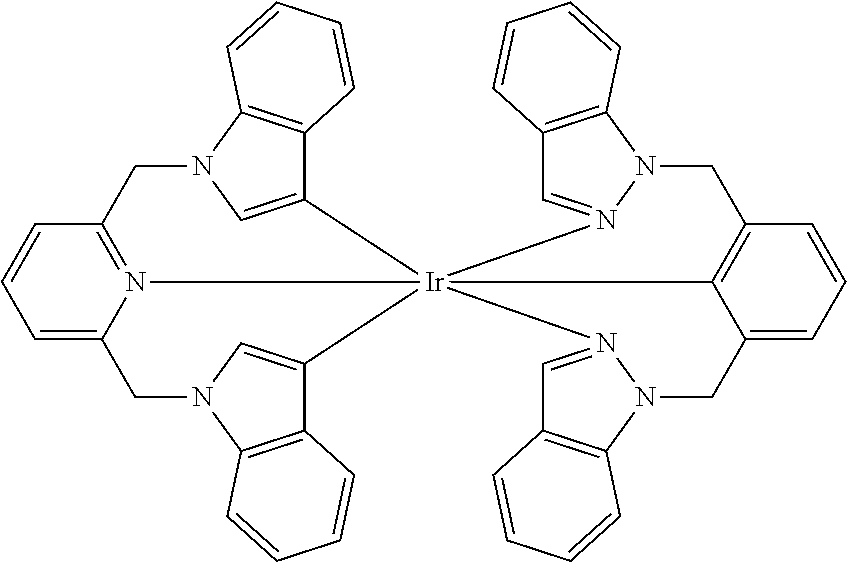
C12=CN(C3=C1C=CC=C3)CC1=N3C(=CC=C1)CN1C4=C(C(=C1)[Ir]2315C2=C(C=CC=C2CN2N1=CC1=C2C=CC=C1)CN1C2=C(C=N51)C=CC=C2)C=CC=C4
